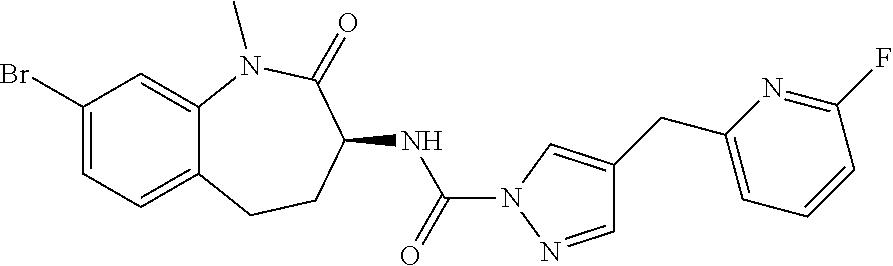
C1(Br)=CC=C2C(=C1)N(C)C(=O)C(NC(N1N=CC(CC3=CC=CC(F)=N3)=C1)=O)CC2
